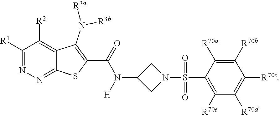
C1([R1])=NN=C2C(=C1[R2])C(N([R3b])[R3a])=C(C(=O)N(C1CN(S(C3=C([R70e])C([R70d])=C([R70c])C([R70b])=C3[R70a])(=O)=O)C1)[H])S2
